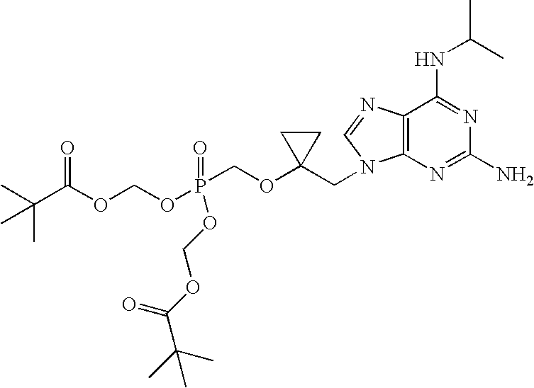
O(P(COC1(CN2C3=C(C(NC(C)C)=NC(N)=N3)N=C2)CC1)(OCOC(C(C)(C)C)=O)=O)COC(C(C)(C)C)=O
